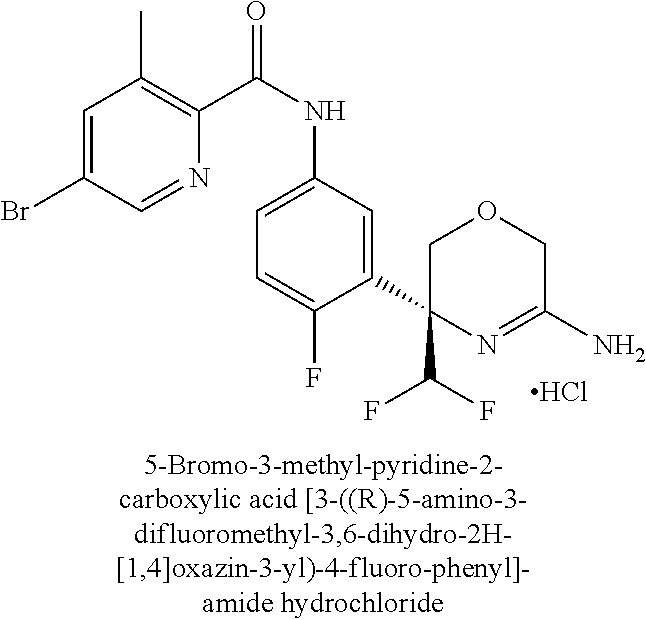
C1(C2=CC(NC(=O)C3=C(C)C=C(Br)C=N3)=CC=C2F)(C(F)F)N=C(N)COC1.Cl
